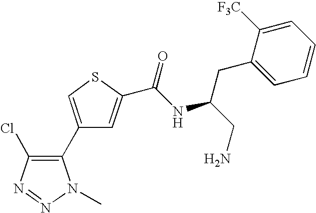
C1(C2=C(Cl)N=NN2C)=CSC(C(NC(CN)CC2=CC=CC=C2[F3C])=O)=C1
